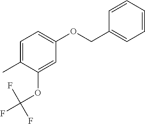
C1=C(C)C(OC(F)(F)F)=CC(OCC2=CC=CC=C2)=C1
